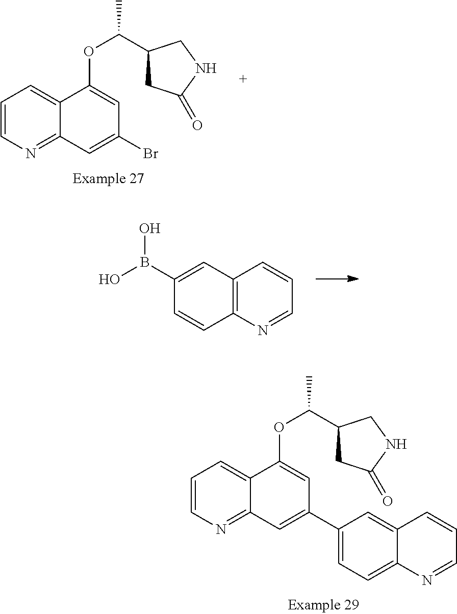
C1=CN=C2C(=C1)C(OC(C1CC(=O)NC1)C)=CC(C1=CC=C3C(=C1)C=CC=N3)=C2.C1=CN=C2C(=C1)C(OC(C1CC(=O)NC1)C)=CC(Br)=C2.C12=C(N=CC=C1)C=CC(B(O)O)=C2
